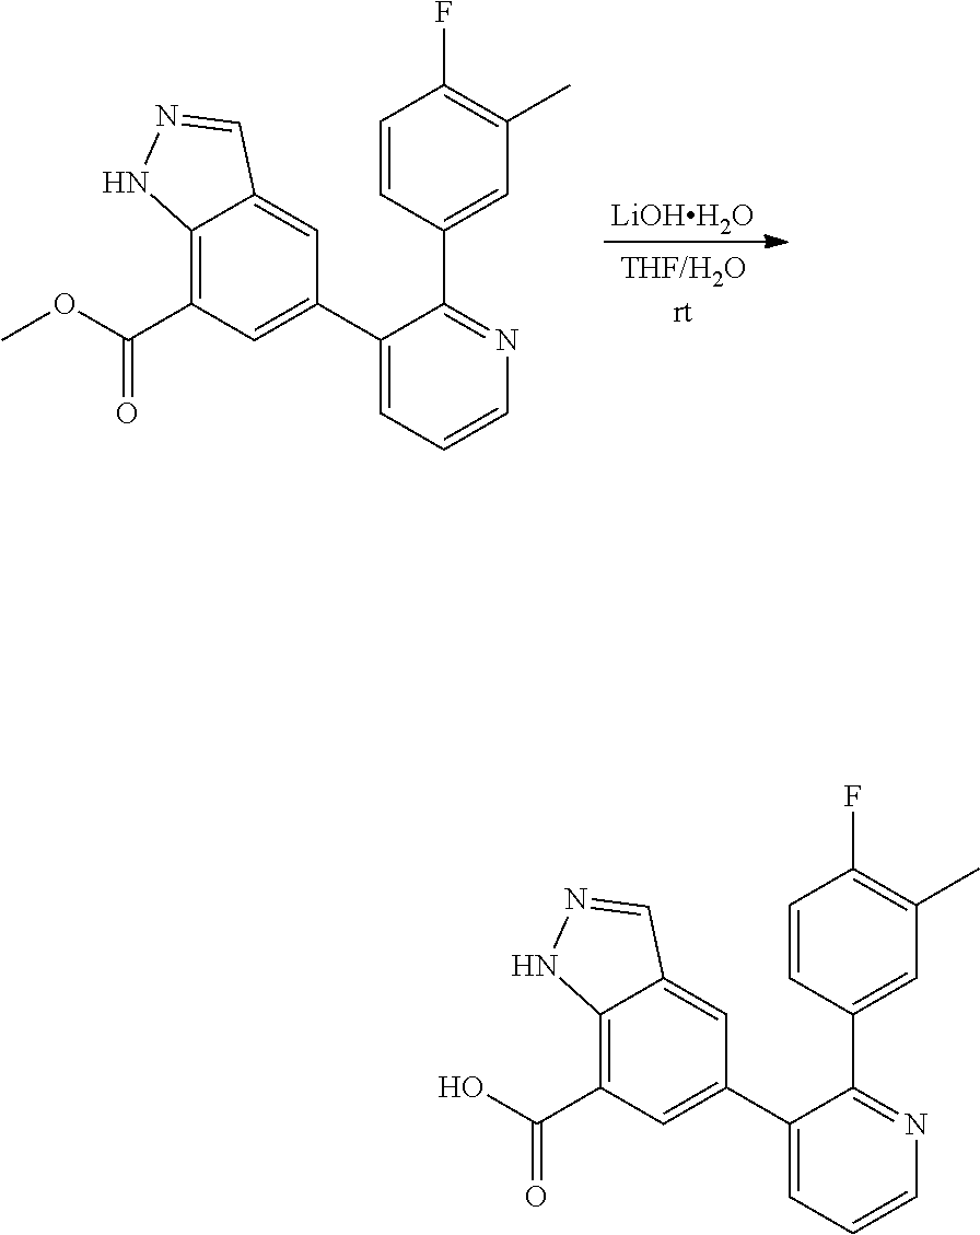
[LiOHH2O].C12=C(C(OC)=O)C=C(C3=CC=CN=C3C3=CC(C)=C(F)C=C3)C=C1C=NN2.C12=C(C(O)=O)C=C(C3=CC=CN=C3C3=CC(C)=C(F)C=C3)C=C1C=NN2
